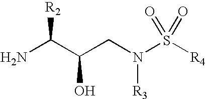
NC(C(CN(S([R4])(=O)=O)[R3])O)[R2]
